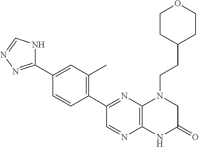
C1(C2=NC3=C(N=C2)NC(=O)CN3CCC2CCOCC2)=C(C)C=C(C2=NN=CN2)C=C1
